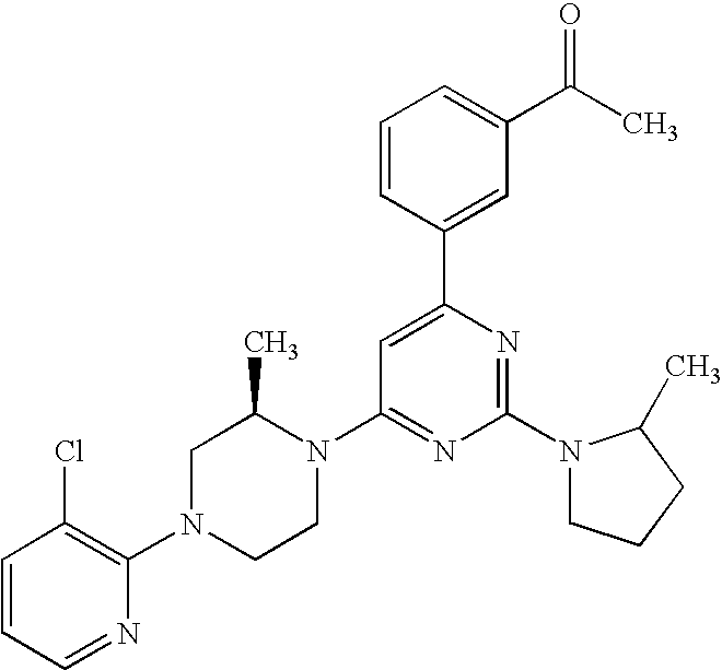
C1=CC=NC(N2CCN(C3=NC(N4CCCC4C)=NC(C4=CC(C(C)=O)=CC=C4)=C3)C(C)C2)=C1Cl
